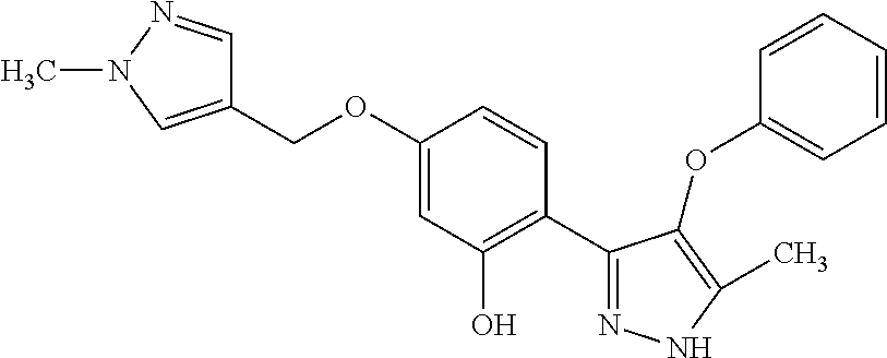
C1=NN(C)C=C1COC1=CC(O)=C(C2=NNC(C)=C2OC2=CC=CC=C2)C=C1
